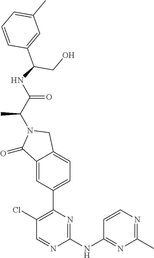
C1(=O)C2=CC(C3=C(Cl)C=NC(NC4=NC(C)=NC=C4)=N3)=CC=C2CN1C(C(NC(CO)C1=CC(C)=CC=C1)=O)C
